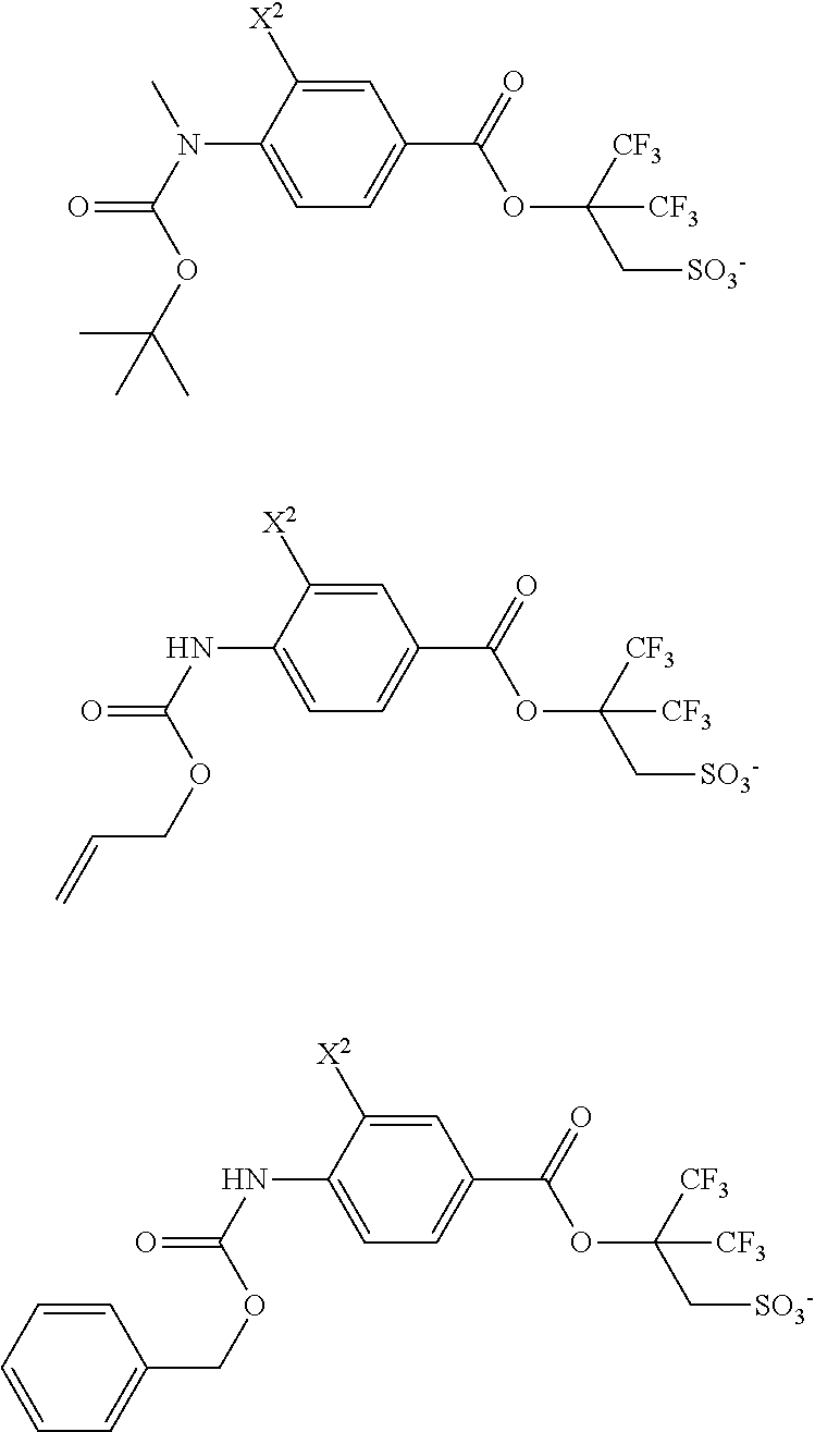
C1(N(C(OC(C)(C)C)=O)C)=CC=C(C(=O)OC(C[SO3-])([CF3])[CF3])C=C1[X2].C1(NC(OCC=C)=O)=CC=C(C(=O)OC(C[SO3-])([CF3])[CF3])C=C1[X2].C1(NC(OCC2=CC=CC=C2)=O)=CC=C(C(=O)OC(C[SO3-])([CF3])[CF3])C=C1[X2]
